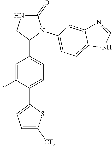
N1C(=O)N(C2=CC=C3C(=C2)N=CN3)C(C2=CC=C(C3=CC=C([CF3])S3)C(F)=C2)C1
